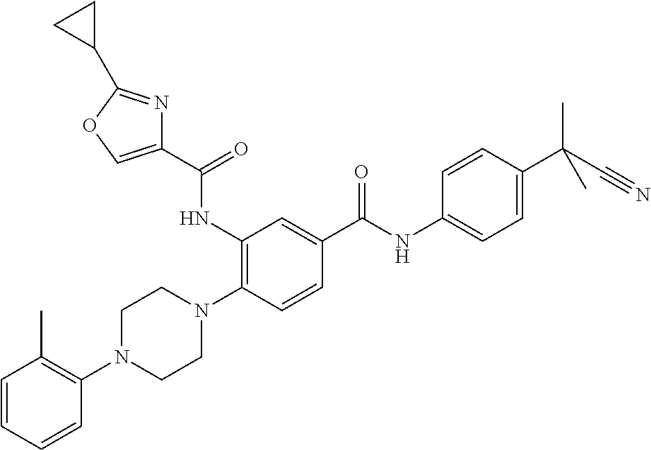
C1=CC=CC(N2CCN(C3=C(NC(C4=COC(C5CC5)=N4)=O)C=C(C(NC4=CC=C(C(C#N)(C)C)C=C4)=O)C=C3)CC2)=C1C
